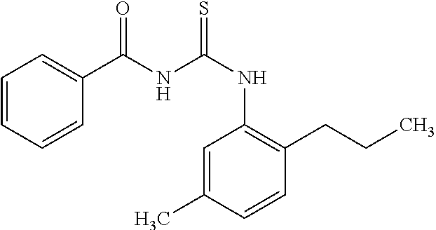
N(C1=C(CCC)C=CC(C)=C1)C(NC(C1=CC=CC=C1)=O)=S
